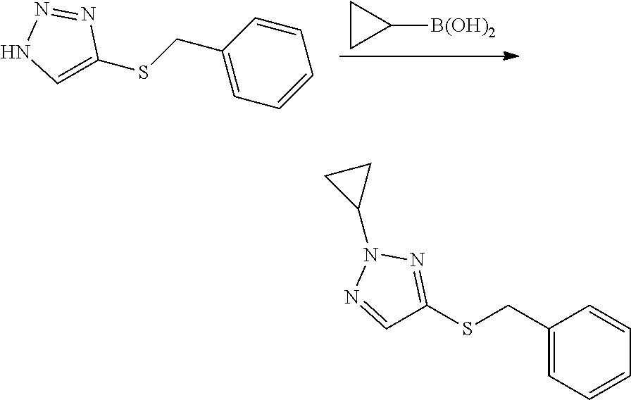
C1CC1[B(OH)2].C1(CSC2=CNN=N2)=CC=CC=C1.C1(CSC2=NN(C3CC3)N=C2)=CC=CC=C1
